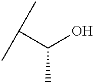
C(O)(C(C)C)C
